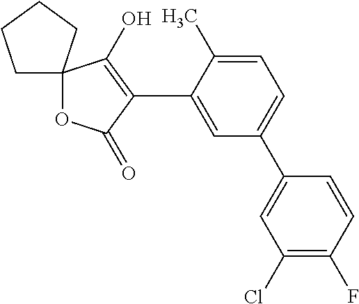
C1=C(C)C(C2=C(O)C3(OC2=O)CCCC3)=CC(C2=CC(Cl)=C(F)C=C2)=C1
